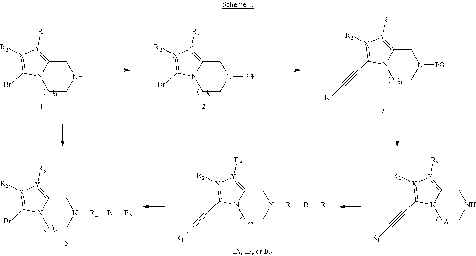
C1C2=[Y]([R3])[X]([R2])=C(Br)N2CCN1[PG].C1C2=[Y]([R3])[X]([R2])=C(Br)N2CCN1.C1C2=[Y]([R3])[X]([R2])=C(C#C[R1])N2CCN1[PG].C1C2=[Y]([R3])[X]([R2])=C(C#C[R1])N2CCN1.C1C2=[Y]([R3])[X]([R2])=C(C#C[R1])N2CCN1[R4]B[R5].C1C2=[Y]([R3])[X]([R2])=C(Br)N2CCN1[R4]B[R5]
